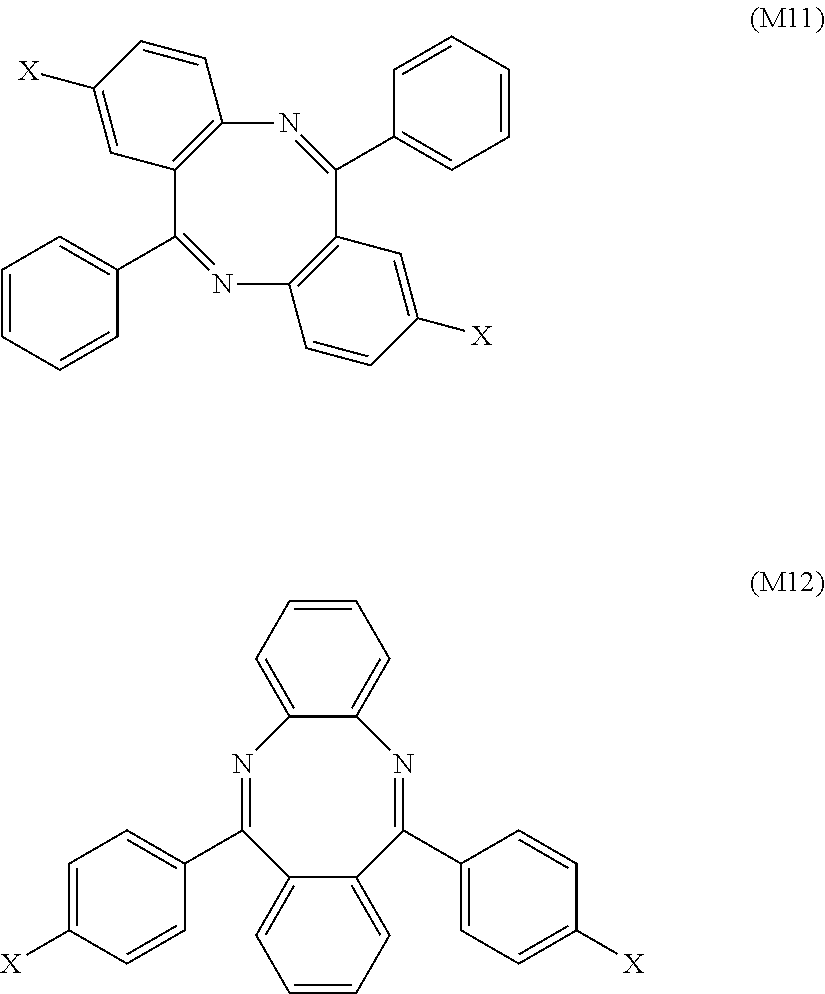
C12=C(N=C(C3=CC=CC=C3)C3=C(N=C1C1=CC=CC=C1)C=CC([X])=C3)C=CC([X])=C2.N1=C(C2=CC=C([X])C=C2)C2=CC=CC=C2C(C2=CC=C([X])C=C2)=NC2=CC=CC=C12
